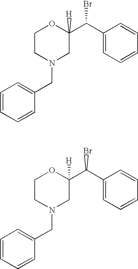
C1CN(CC2=CC=CC=C2)CC(C(C2=CC=CC=C2)Br)([H])O1.C1CN(CC2=CC=CC=C2)CC(C(C2=CC=CC=C2)Br)([H])O1
